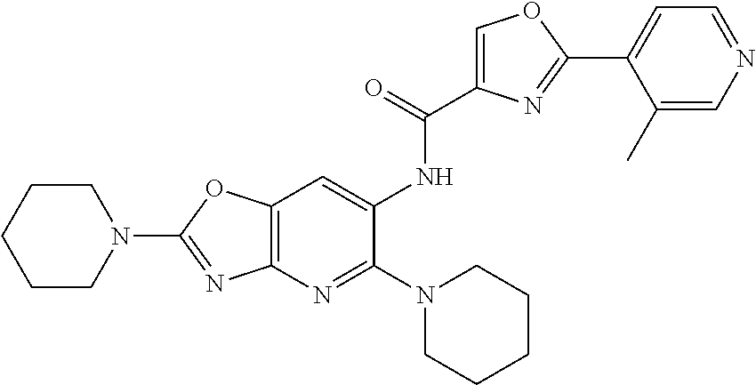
C1CCCCN1C1=NC2=C(O1)C=C(NC(=O)C1=COC(C3=CC=NC=C3C)=N1)C(N1CCCCC1)=N2
